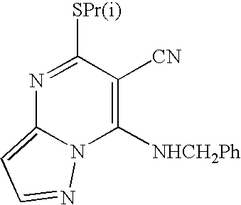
N1=C([SPr(i)])C([CN])=C([NHCH2Ph])N2C1=CC=N2
